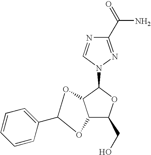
C12C(CO)OC(N3C=NC(C(N)=O)=N3)C1OC(C1=CC=CC=C1)O2
